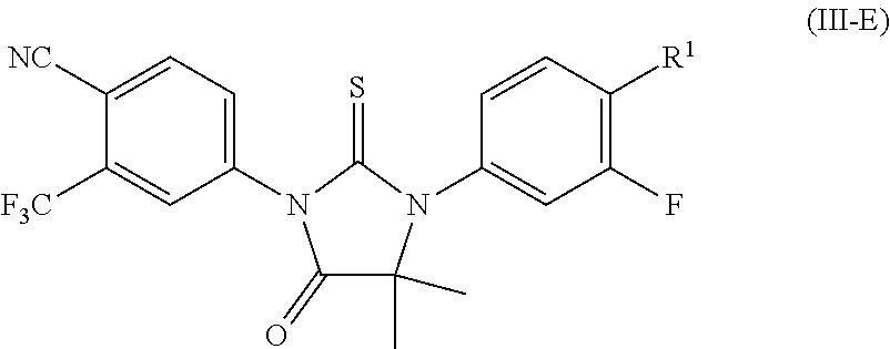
C1([NC])=CC=C(N2C(=O)C(C)(C)N(C3=CC(F)=C([R1])C=C3)C2=S)C=C1[F3C]
